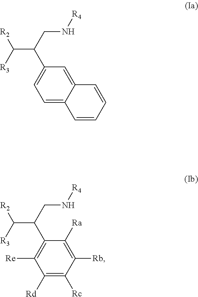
[R2]C([R3])C(CN[R4])C1=CC=C2C(=C1)C=CC=C2.[R2]C([R3])C(CN[R4])C1=C([Re])C([Rd])=C([Rc])C([Rb])=C1[Ra]
